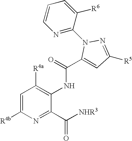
C1=C([R4b])N=C(C([NHR3])=O)C(NC(C2=CC([R5])=NN2C2=NC=CC=C2[R6])=O)=C1[R4a]
